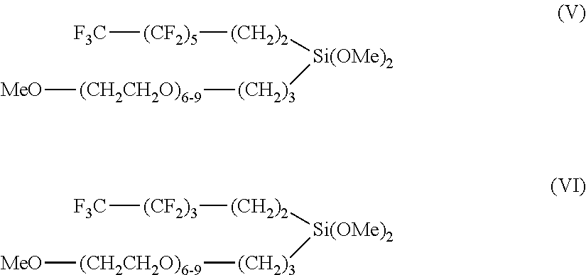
[(CF2)5]([F3C])[(CH2)2][Si(OMe)2][(CH2)3][(CH2CH2O)6-9][MeO].[(CF2)3]([F3C])[(CH2)2][Si(OMe)2][(CH2)3][(CH2CH2O)6-9][MeO]
